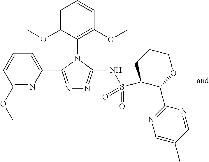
N1=C(C2=CC=CC(OC)=N2)N(C2=C(OC)C=CC=C2OC)C(NS(=O)(=O)C2C(C3=NC=C(C)C=N3)OCCC2)=N1
